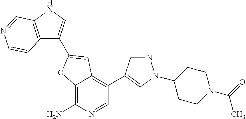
C12=C(N)N=CC(C3=CN(C4CCN(C(=O)C)CC4)N=C3)=C1C=C(C1=CNC3=C1C=CN=C3)O2
